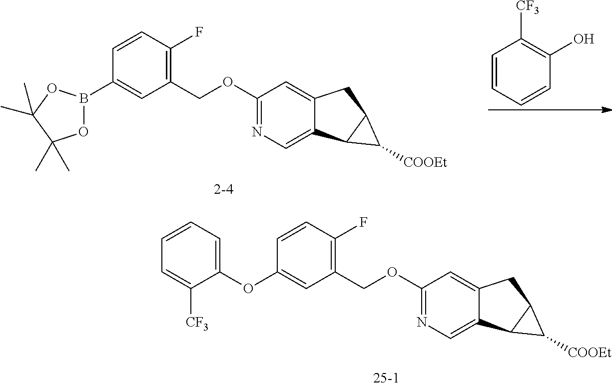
O(C1=CC(COC2=NC=C3C(=C2)CC2C3C2[COOEt])=C(F)C=C1)C1=CC=CC=C1[CF3].O1B(C2=CC(COC3=NC=C4C(=C3)CC3C4C3[COOEt])=C(F)C=C2)OC(C)(C)C1(C)C.C1=CC=CC(O)=C1[CF3]
